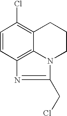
C1=CC2=C3C(=C1Cl)CCCN3C(CCl)=N2
